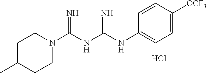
C1C(C)CCN(C(NC(NC2=CC=C([OCF3])C=C2)=N)=N)C1.Cl
